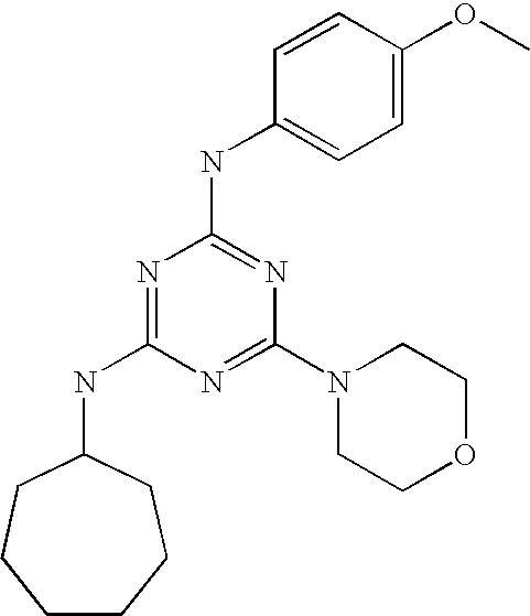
N1=C(NC2CCCCCC2)N=C(N2CCOCC2)N=C1NC1=CC=C(OC)C=C1
